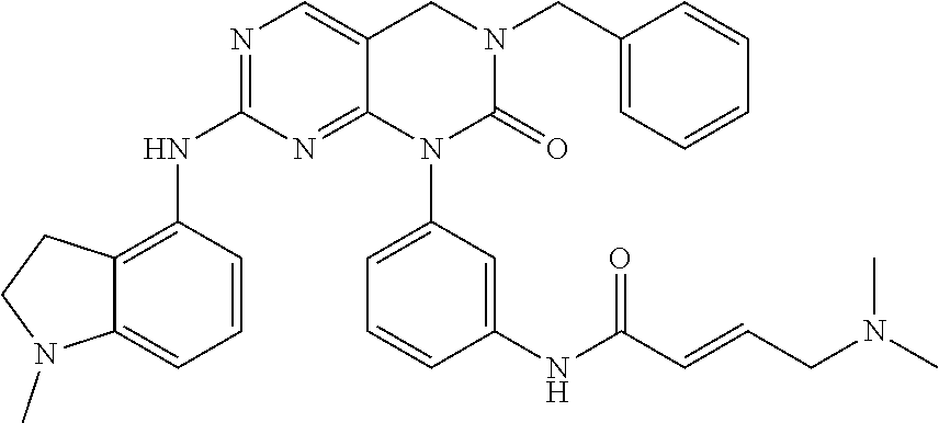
CN(CC=CC(NC1=CC(N2C(=O)N(CC3=CC=CC=C3)CC3=CN=C(NC4=C5C(=CC=C4)N(C)CC5)N=C23)=CC=C1)=O)C
